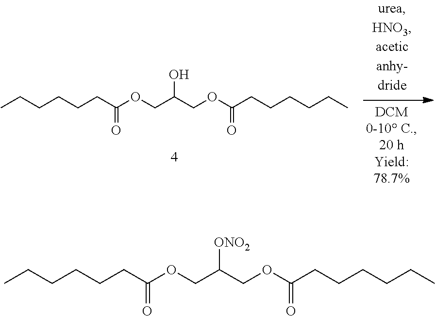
CCCCCCC(OCC(COC(CCCCCC)=O)O)=O.CCCCCCC(OCC(COC(CCCCCC)=O)[ONO2])=O
